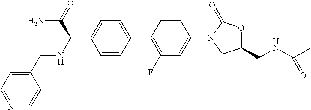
C1=CC(C2=C(F)C=C(N3CC(CNC(C)=O)OC3=O)C=C2)=CC=C1C(NCC1=CC=NC=C1)C(N)=O
